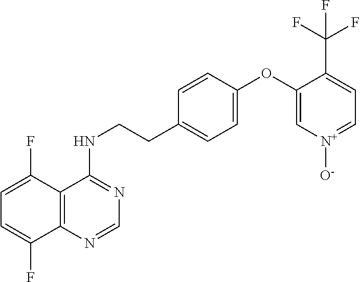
C1=C(F)C2=C(C(F)=C1)N=CN=C2NCCC1=CC=C(OC2=C[N+]([O-])=CC=C2C(F)(F)F)C=C1
